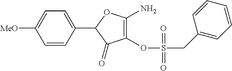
C1=CC(C2C(=O)C(OS(CC3=CC=CC=C3)(=O)=O)=C(N)O2)=CC=C1[OMe]
